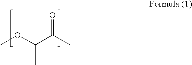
COC(C)C(=O)C
